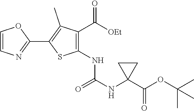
C1=CN=C(C2=C(C)C(C([OEt])=O)=C(NC(NC3(C(OC(C)(C)C)=O)CC3)=O)S2)O1
